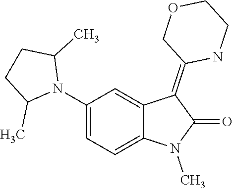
CN1C(=O)C(=C2COCCN2)C2=CC(N3C(C)CCC3C)=CC=C12
